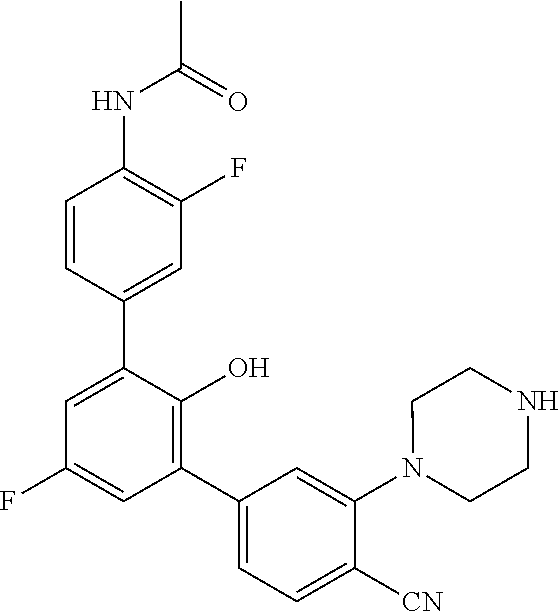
N(C1=C(F)C=C(C2=CC(F)=CC(C3=CC=C([CN])C(N4CCNCC4)=C3)=C2O)C=C1)C(C)=O
